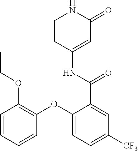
C1=CC(NC(=O)C2=CC([CF3])=CC=C2OC2=C(OCC)C=CC=C2)=CC(=O)N1
